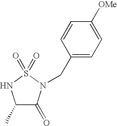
C1(CN2C(=O)C(C)NS2(=O)=O)=CC=C([OMe])C=C1
